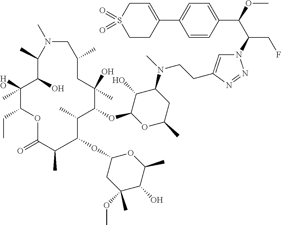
N1=NN(C(C(C2=CC=C(C3=CCS(=O)(=O)CC3)C=C2)OC)CF)C=C1CCN(C1C(O)C(OC2C(C)C(OC3CC(OC)(C)C(O)C(C)O3)C(C)C(=O)OC(CC)C(O)(C)C(O)C(C)N(C)CC(C)CC2(O)C)OC(C)C1)C
